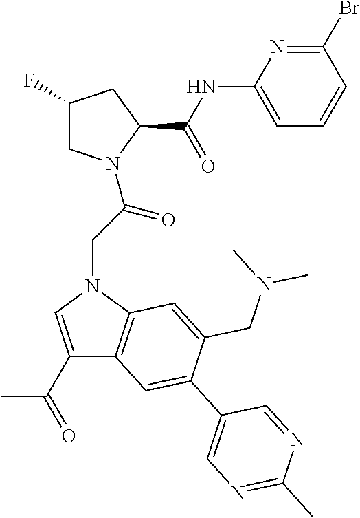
BrC1=NC(NC(C2CC(F)CN2C(CN2C3=C(C=C(C4=CN=C(C)N=C4)C(CN(C)C)=C3)C(C(=O)C)=C2)=O)=O)=CC=C1
